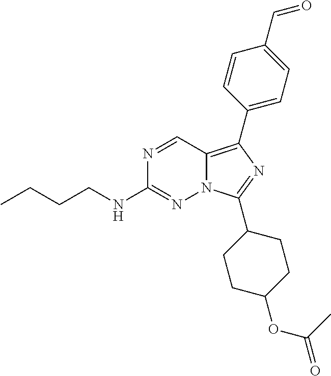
N1=CC2=C(C3=CC=C(C=O)C=C3)N=C(C3CCC(OC(=O)C)CC3)N2N=C1NCCCC
